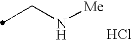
Cl.C(N[Me])C
